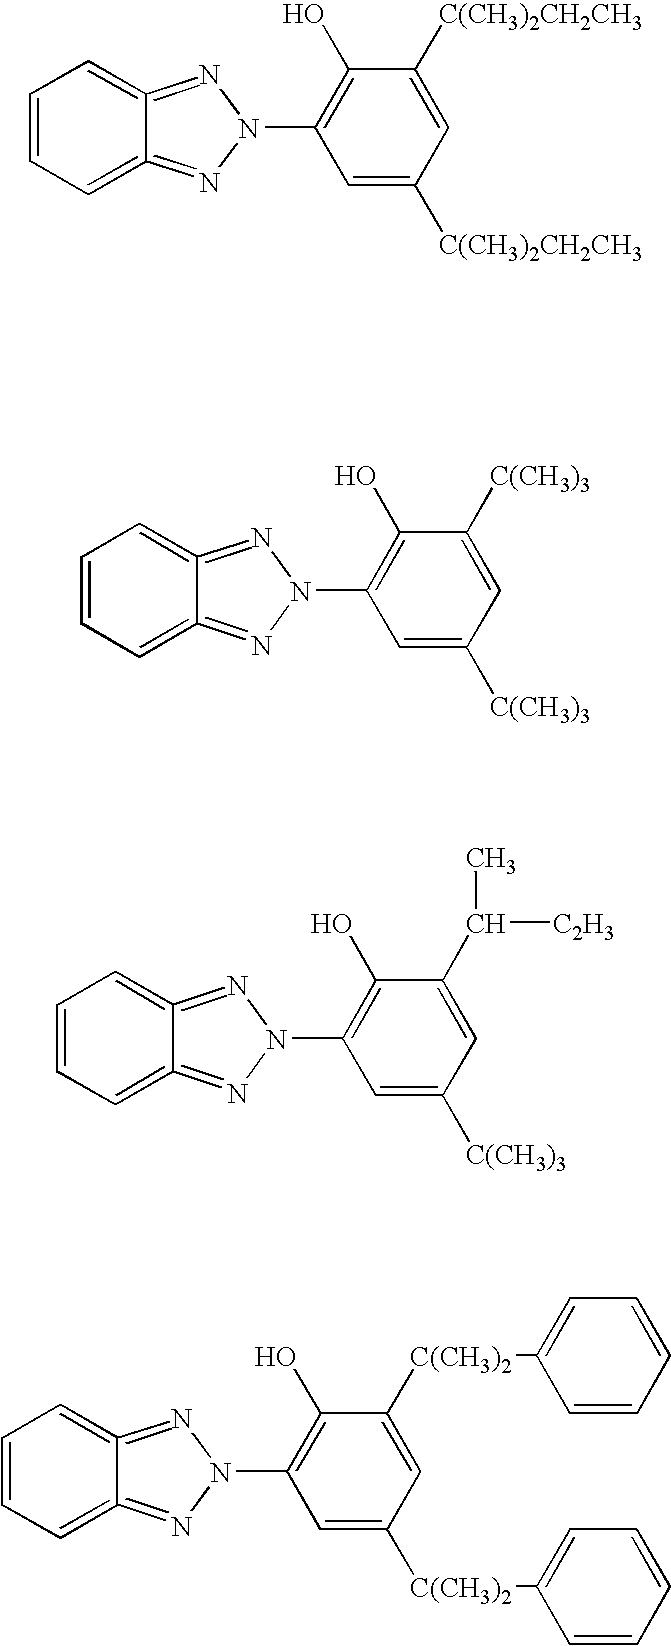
C1=CC=C2=NN(C3=C(O)C([C(CH3)2CH2CH3])=CC([C(CH3)2CH2CH3])=C3)N=C2=C1.C1=CC=C2=NN(C3=C(O)C([C(CH3)3])=CC([C(CH3)3])=C3)N=C2=C1.C1=CC=C2=NN(C3=C(O)C(C([C2H3])C)=CC([C(CH3)3])=C3)N=C2=C1.C1=CC=C2=NN(C3=C(O)C([C(CH3)2]C4=CC=CC=C4)=CC([C(CH3)2]C4=CC=CC=C4)=C3)N=C2=C1
